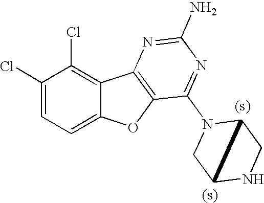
C1(Cl)=CC=C2C(=C1Cl)C1=C(O2)C(N2CC3NCC23)=NC(N)=N1
